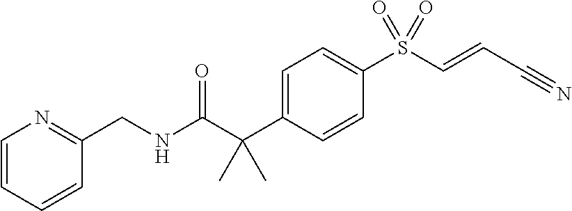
C1=C(C(C(NCC2=NC=CC=C2)=O)(C)C)C=CC(S(C=CC#N)(=O)=O)=C1
